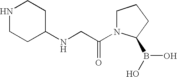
C1(NCC(N2CCCC2B(O)O)=O)CCNCC1
